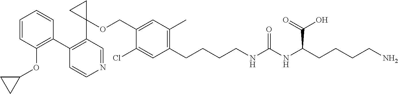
C1(CCCCNC(NC(CCCCN)C(=O)O)=O)=C(C)C=C(COC2(C3=C(C4=C(OC5CC5)C=CC=C4)C=CN=C3)CC2)C(Cl)=C1
